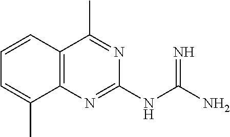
C1=C(C)C2=C(C=C1)C(C)=NC(NC(N)=N)=N2
